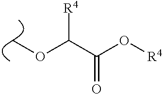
C(C(O[R4])=O)([R4])OC
